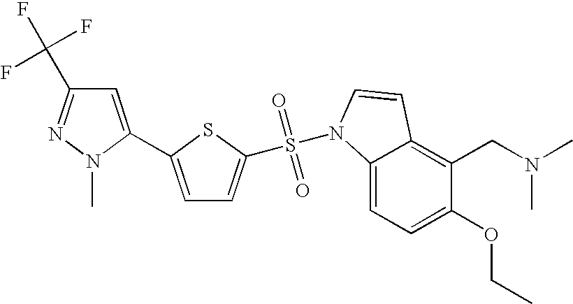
C1(OCC)=CC=C2C(=C1CN(C)C)C=CN2S(=O)(=O)C1=CC=C(C2=CC(C(F)(F)F)=NN2C)S1
